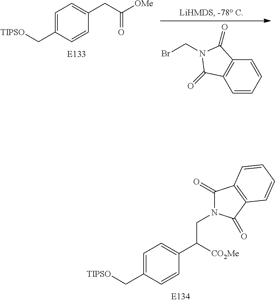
C1=C(C[TIPSO])C=CC(CC([OMe])=O)=C1.C1=CC=CC2=C1C(=O)N(CBr)C2=O.C1=C(C[TIPSO])C=CC(C([CO2Me])CN2C(=O)C3=C(C2=O)C=CC=C3)=C1
